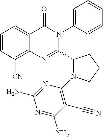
C1=CC=C2C(=C1[CN])N=C(C1N(C3=C(C#N)C(N)=NC(N)=N3)CCC1)N(C1=CC=CC=C1)C2=O
